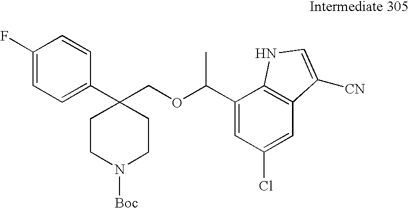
C1(F)=CC=C(C2(COC(C3=CC(Cl)=CC4=C3NC=C4[CN])C)CCN([Boc])CC2)C=C1
